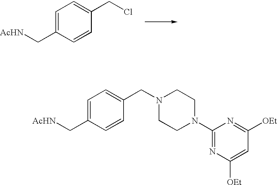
C1=C(C[AcHN])C=CC(CCl)=C1.C1=C(C[AcHN])C=CC(CN2CCN(C3=NC([OEt])=CC([OEt])=N3)CC2)=C1
